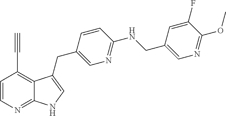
C1=CN=C2C(=C1C#C)C(CC1=CN=C(NCC3=CN=C(OC)C(F)=C3)C=C1)=CN2
